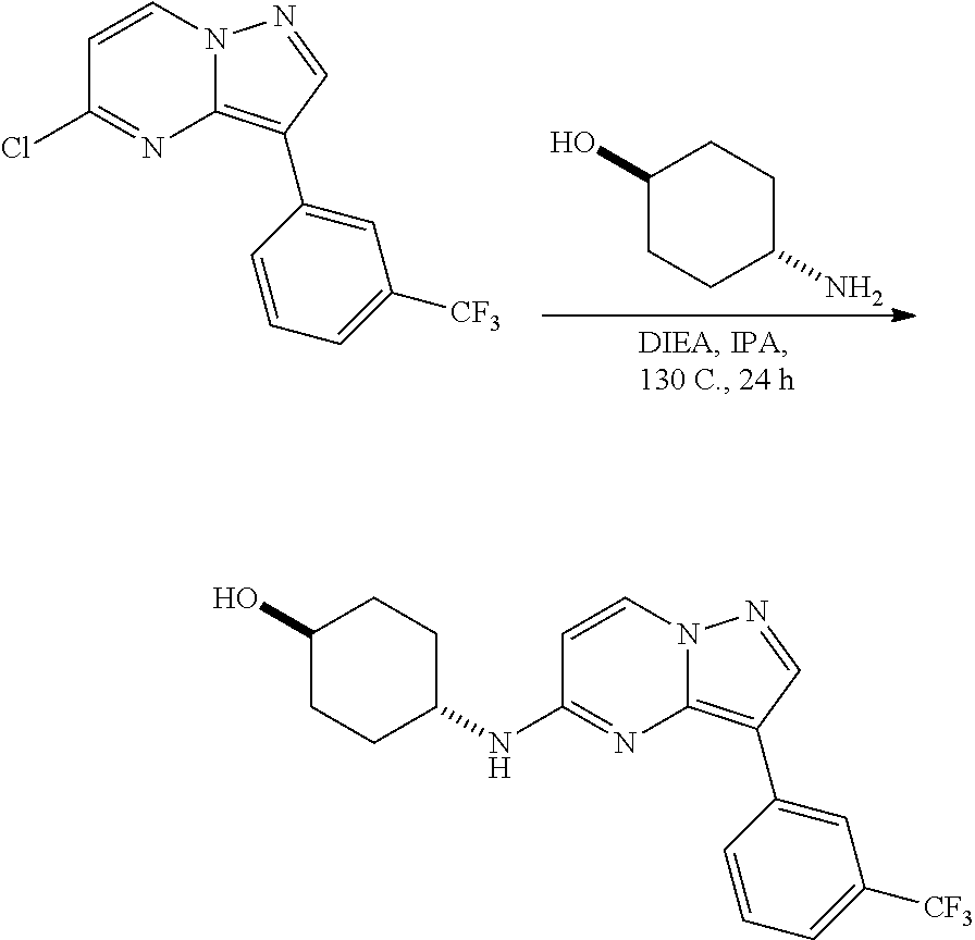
C1=CN2C(=C(C3=CC([CF3])=CC=C3)C=N2)N=C1Cl.C1(O)CCC(N)CC1.C1=CN2C(=C(C3=CC([CF3])=CC=C3)C=N2)N=C1NC1CCC(O)CC1
